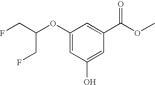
C1(OC(CF)CF)=CC(O)=CC(C(OC)=O)=C1
